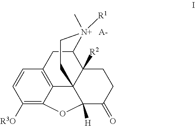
C12CC3=C4C5(C1([R2])CCC(=O)C5([H])OC4=C([R3O])C=C3)CC[N+]2(C)[R1].[A-]
